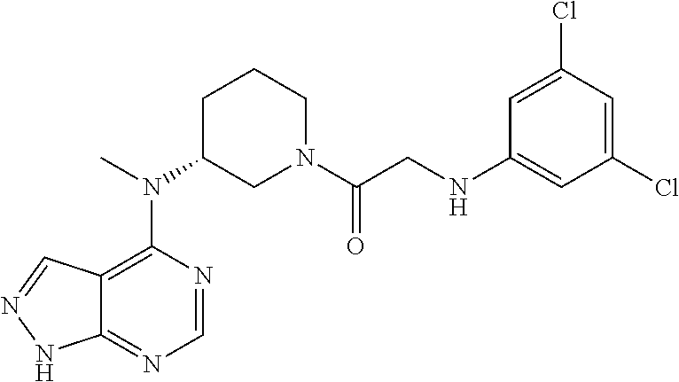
C12=C(N(C3CN(C(CNC4=CC(Cl)=CC(Cl)=C4)=O)CCC3)C)N=CN=C1NN=C2
